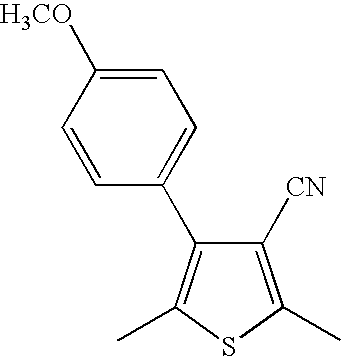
C1([CN])=C(C)SC(C)=C1C1=CC=C([H3CO])C=C1
